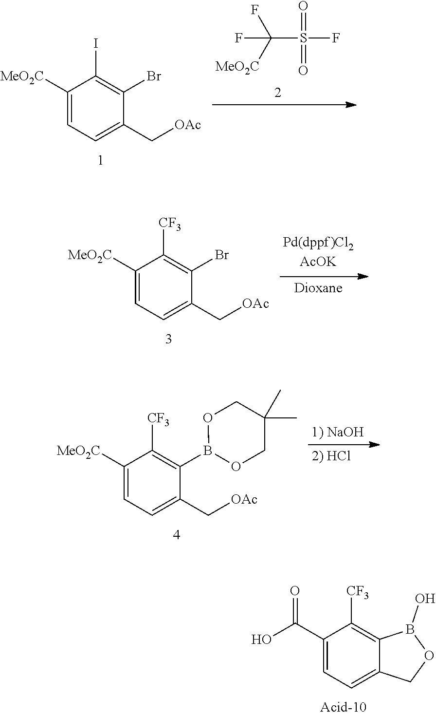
C1(C(=O)O)=CC=C2C(=C1[CF3])B(O)OC2.C1([MeO2C])=CC=C(C[OAc])C(Br)=C1I.C(S(F)(=O)=O)(F)([MeO2C])F.C1([MeO2C])=CC=C(C[OAc])C(Br)=C1[CF3].C1([MeO2C])=CC=C(C[OAc])C(B2OCC(C)(C)CO2)=C1[CF3]
